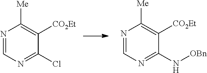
N1=CN=C(Cl)C([CO2Et])=C1[Me].N1=CN=C(N[OBn])C([CO2Et])=C1[Me]
